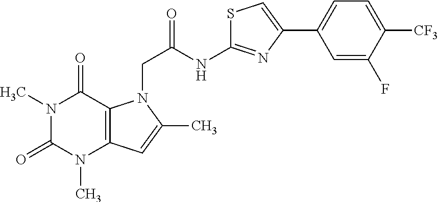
N1(C)C(=O)N(C)C2=C(C1=O)N(CC(=O)NC1=NC(C3=CC=C([CF3])C(F)=C3)=CS1)C(C)=C2
